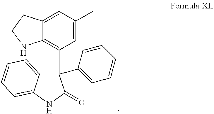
C1(C2=C3C(=CC(C)=C2)CCN3)(C2=CC=CC=C2)C2=CC=CC=C2NC1=O
